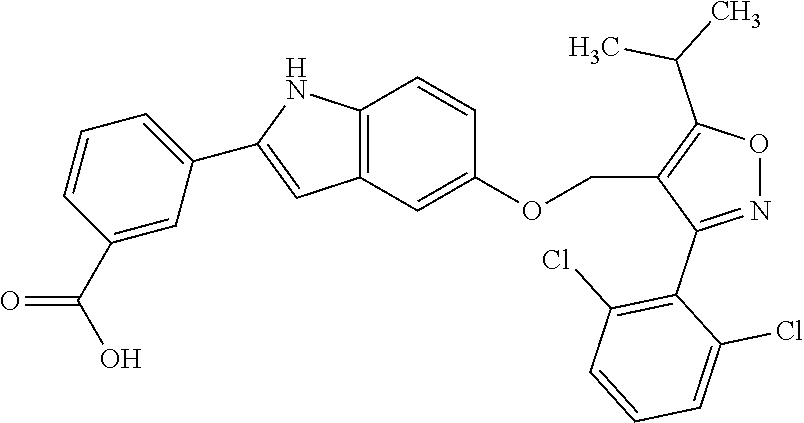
C1(C2=CC=CC(C(=O)O)=C2)=CC2=C(N1)C=CC(OCC1=C(C(C)C)ON=C1C1=C(Cl)C=CC=C1Cl)=C2
